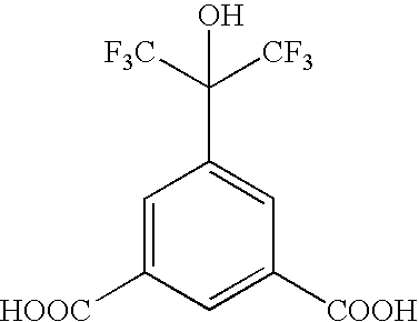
C1([HOOC])=CC(C([F3C])(O)[CF3])=CC([COOH])=C1
